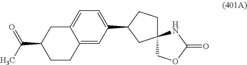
C(C1CCC2=CC(C3CCC4(C3)COC(=O)N4)=CC=C2C1)(C)=O
